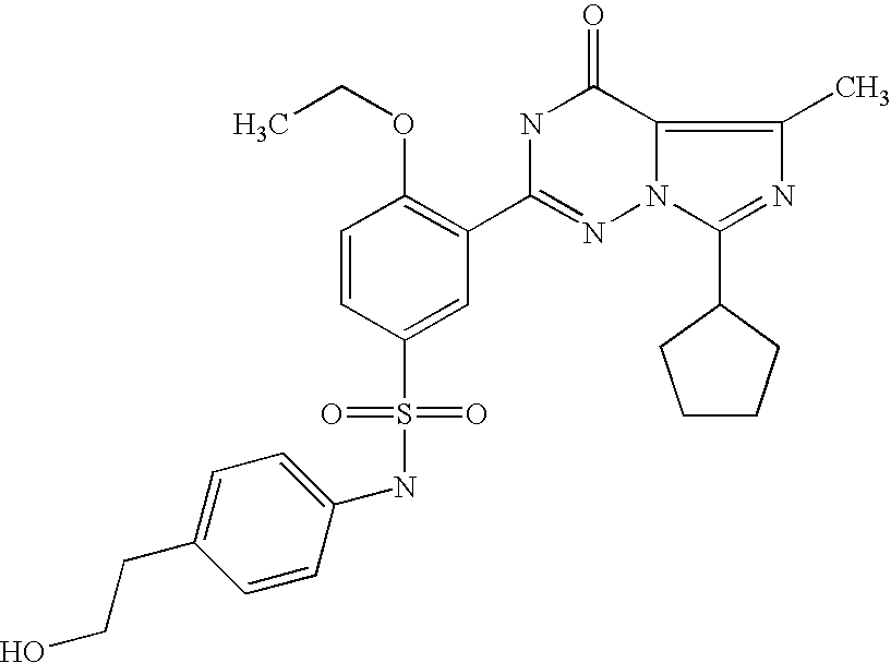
C1=CC(S(=O)(=O)NC2=CC=C(CCO)C=C2)=CC(C2=NN3C(=C(C)N=C3C3CCCC3)C(=O)N2)=C1OCC
